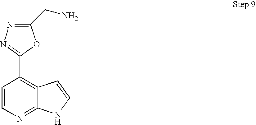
C1=CN=C2C(=C1C1=NN=C(CN)O1)C=CN2
